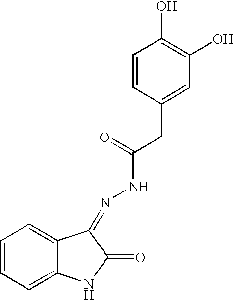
C1=CC=C2C(=C1)C(=NNC(CC1=CC(O)=C(O)C=C1)=O)C(=O)N2
